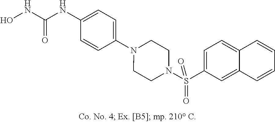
C1=CC(N2CCN(S(C3=CC=C4C(=C3)C=CC=C4)(=O)=O)CC2)=CC=C1NC(NO)=O
